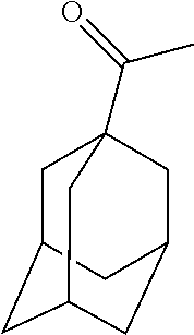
C1C2CC3CC(CC1(C(=O)C)C3)C2
